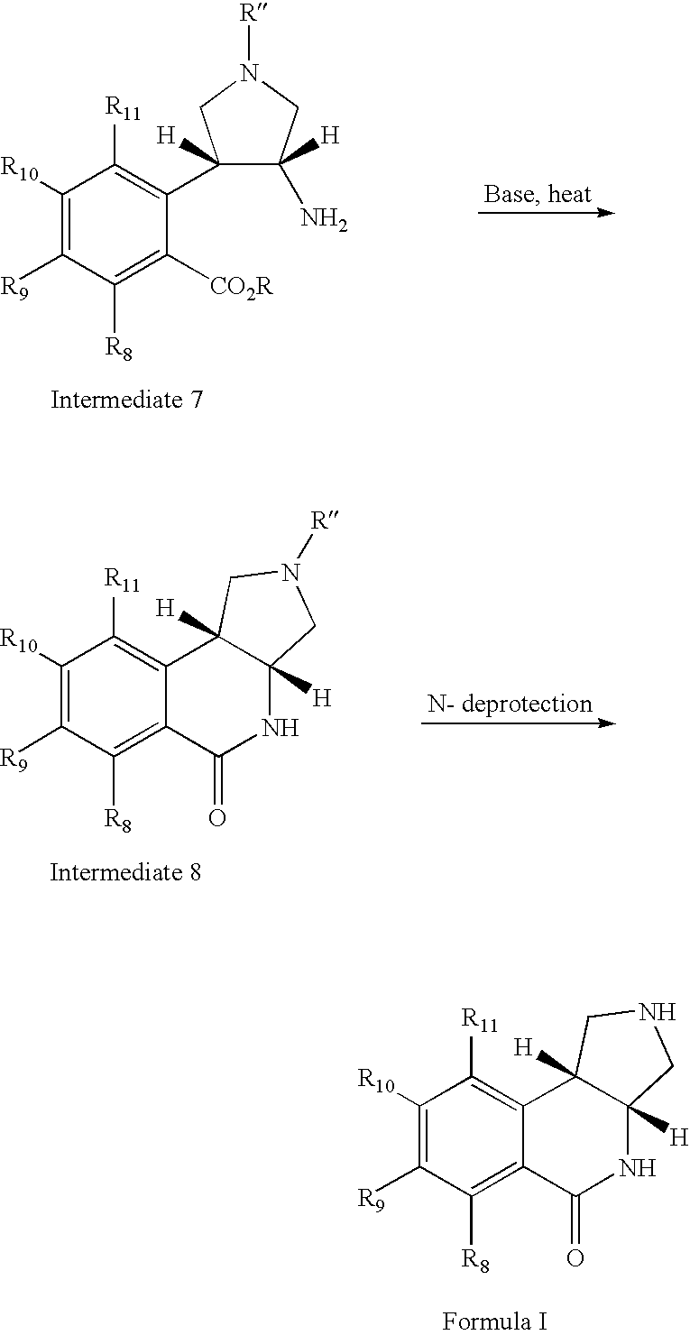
C1([R10])=C([R9])C([R8])=C([CO2R])C(C2([H])C(N)([H])CN([R])C2)=C1[R11].C1([R10])=C([R9])C([R8])=C2C(=C1[R11])C1([H])C([H])(NC2=O)CN([R])C1.C1([R10])=C([R9])C([R8])=C2C(=C1[R11])C1([H])C([H])(NC2=O)CNC1
